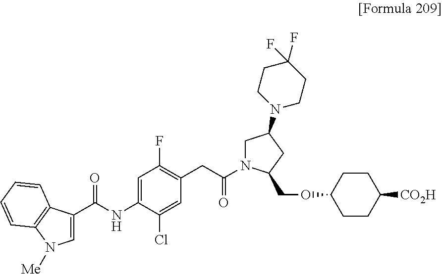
C1(C(NC2=CC(F)=C(CC(N3CC(N4CCC(F)(F)CC4)CC3COC3CCC([CO2H])CC3)=O)C=C2Cl)=O)=CN([Me])C2=C1C=CC=C2
